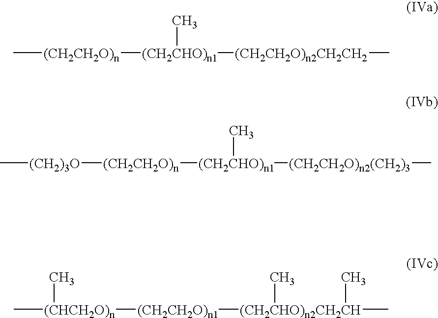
C[(CH2CH2O)n][(CH2CHO)n1]([(CH2CH2O)n2CH2CH2]C)C.C[(CH2)3O][(CH2CH2O)n][(CH2CHO)n1]([(CH2CH2O)n2(CH2)3]C)C.C[(CHCH2O)n]([(CH2CH2O)n1][(CH2CHO)n2CH2CH](C)(C)C)C
